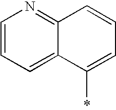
C12=NC=CC=C1C(*)=CC=C2
